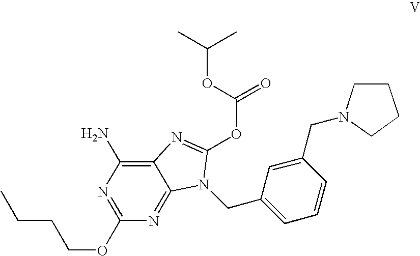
C1(OCCCC)=NC(N)=C2C(=N1)N(CC1=CC=CC(CN3CCCC3)=C1)C(OC(=O)OC(C)C)=N2
